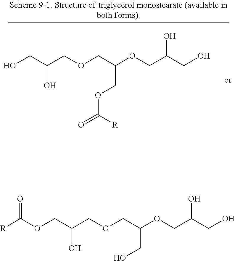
OCC(COCC(OCC(CO)O)COC(=O)[R])O.O(CC(COCC(OCC(CO)O)CO)O)C(=O)[R]
